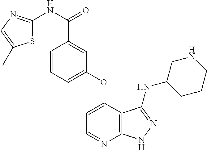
S1C(NC(=O)C2=CC(OC3=CC=NC4=C3C(NC3CCCNC3)=NN4)=CC=C2)=NC=C1C
